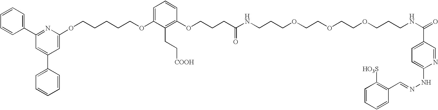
N1=C(C2=CC=CC=C2)C=C(C2=CC=CC=C2)C=C1OCCCCCOC1=CC=CC(OCCCC(NCCCOCCOCCOCCCNC(=O)C2=CC=C(NN=CC3=C([HO3S])C=CC=C3)N=C2)=O)=C1CC[COOH]
